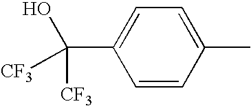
C1=CC(C)=CC=C1C([CF3])([CF3])O
